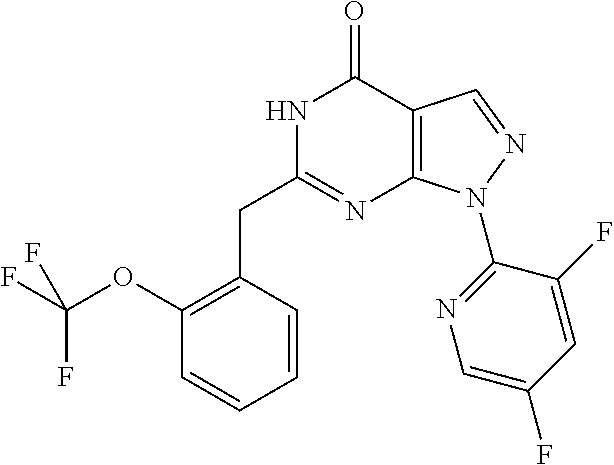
N1C(CC2=C(OC(F)(F)F)C=CC=C2)=NC2=C(C1=O)C=NN2C1=NC=C(F)C=C1F
